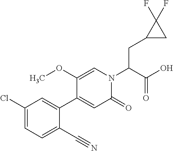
C(C(N1C=C(OC)C(C2=CC(Cl)=CC=C2C#N)=CC1=O)C(O)=O)C1CC1(F)F
